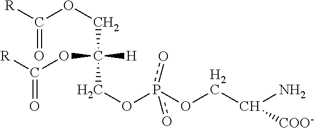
[R]C(OCC([H])(OC([R])=O)COp(OCC(N)[COO-])(o)o)=O
